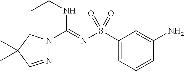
C1(S(N=C(NCC)N2N=CC(C)(C)C2)(=O)=O)=CC=CC(N)=C1
